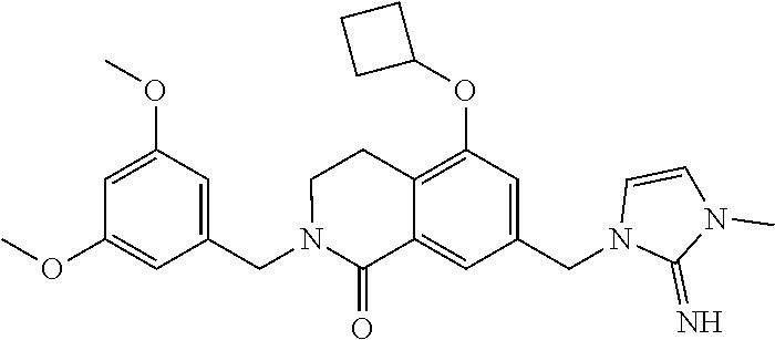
C1(OC)=CC(OC)=CC(CN2C(=O)C3=CC(CN4C(=N)N(C)C=C4)=CC(OC4CCC4)=C3CC2)=C1
